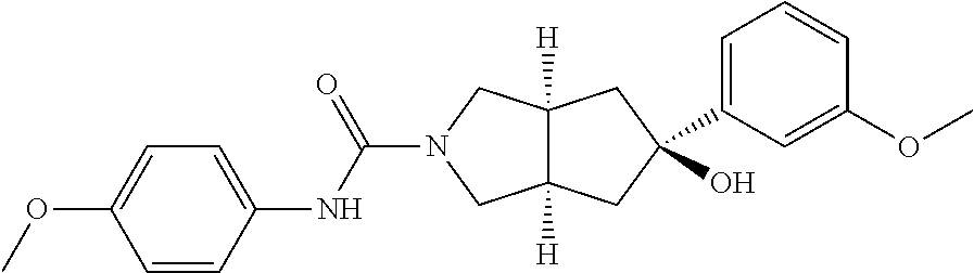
O=C(N1CC2([H])C([H])(C1)CC(O)(C1=CC=CC(OC)=C1)C2)NC1=CC=C(OC)C=C1
